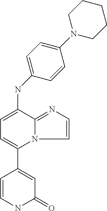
C1=CNC(=O)C=C1C1=CC=C(NC2=CC=C(N3CCCCC3)C=C2)C2=NC=CN12
